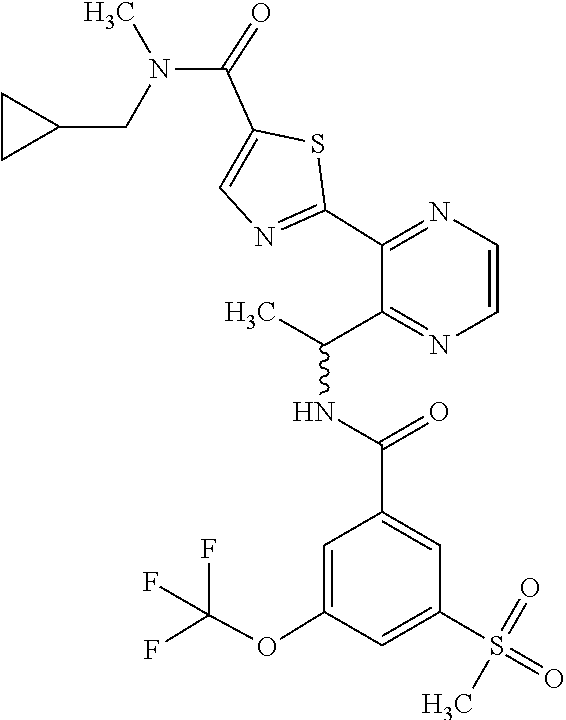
C1=C(S(=O)(=O)C)C=C(C(=O)NC(C)C2=NC=CN=C2C2=NC=C(C(N(CC3CC3)C)=O)S2)C=C1OC(F)(F)F
